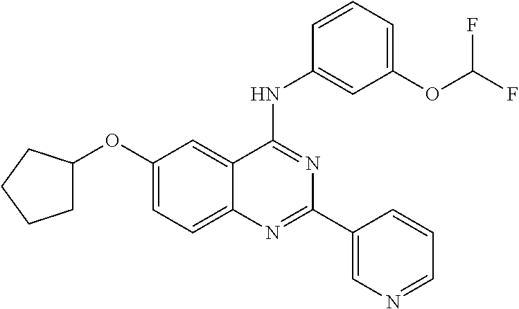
C1(OC2CCCC2)=CC=C2C(=C1)C(NC1=CC(OC(F)F)=CC=C1)=NC(C1=CN=CC=C1)=N2
